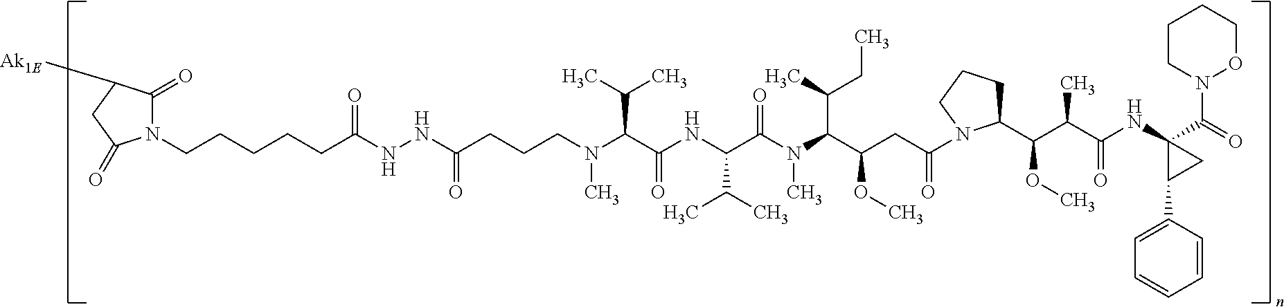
C(CCCCC(NNC(=O)CCCN(C)C(C(=O)NC(C(C)C)C(N(C(C(OC)CC(=O)N1C(C(C(C)C(=O)NC2(C(=O)N3CCCCO3)C(C3=CC=CC=C3)C2)OC)CCC1)C(C)CC)C)=O)C(C)C)=O)N1C(=O)C([Ak1E])CC1=O
